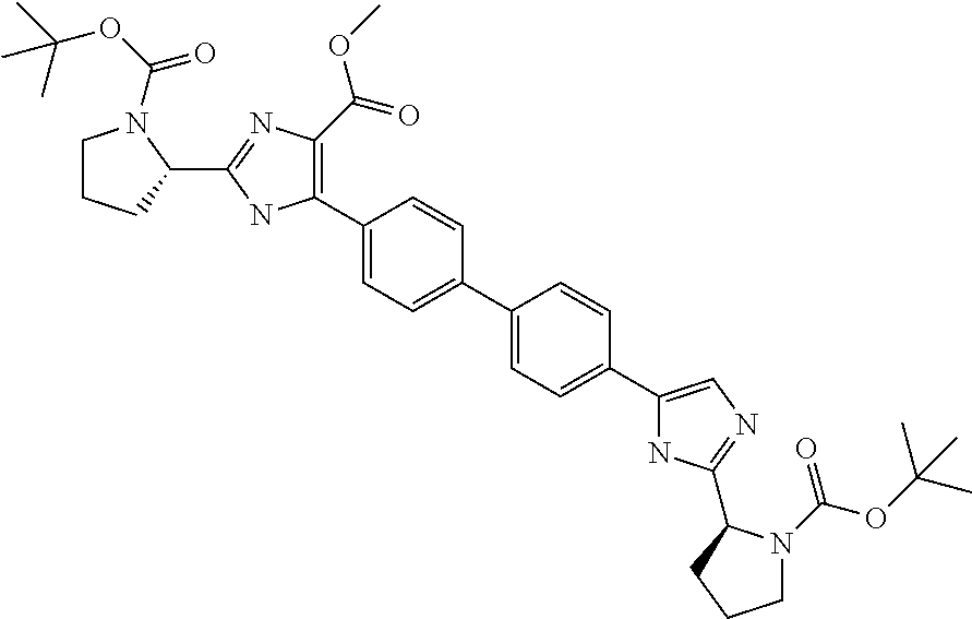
C1(C2=C(C(=O)OC)N=C(C3N(C(OC(C)(C)C)=O)CCC3)N2)=CC=C(C2=CC=C(C3=CN=C(C4N(C(=O)OC(C)(C)C)CCC4)N3)C=C2)C=C1
